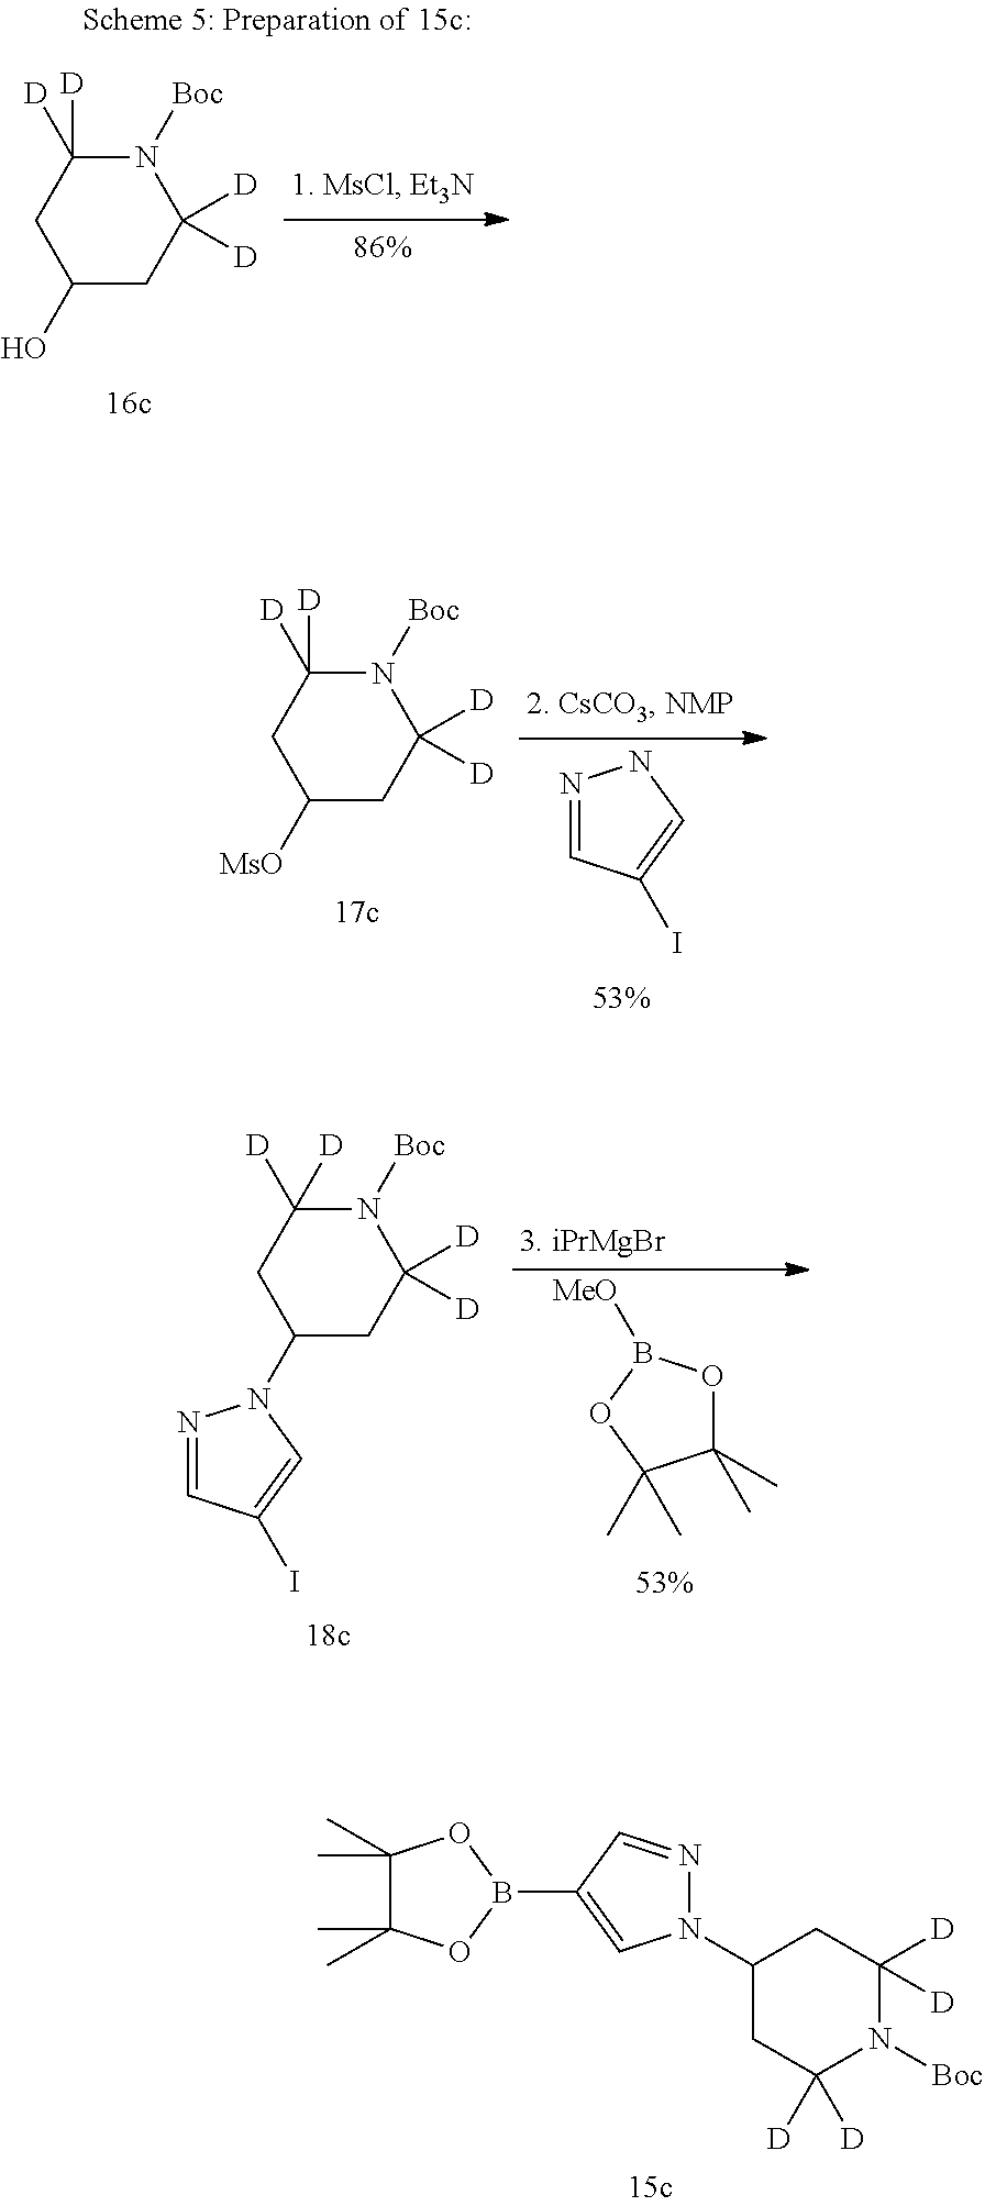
N1=CC(I)=CN1.C1([MsO])CC([D])([D])N([Boc])C([D])([D])C1.C1(C)(C)OB([MeO])OC1(C)C.C1(N2N=CC(I)=C2)CC([D])([D])N([Boc])C([D])([D])C1.C1(C)(C)C(C)(C)OB(C2=CN(C3CC([D])([D])N([Boc])C([D])([D])C3)N=C2)O1.C1(O)CC([D])([D])N([Boc])C([D])([D])C1
